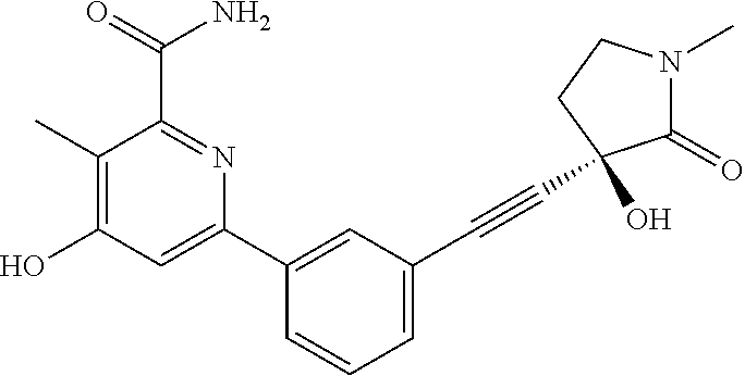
C1(O)=C(C)C(C(=O)N)=NC(C2=CC(C#CC3(O)C(=O)N(C)CC3)=CC=C2)=C1
